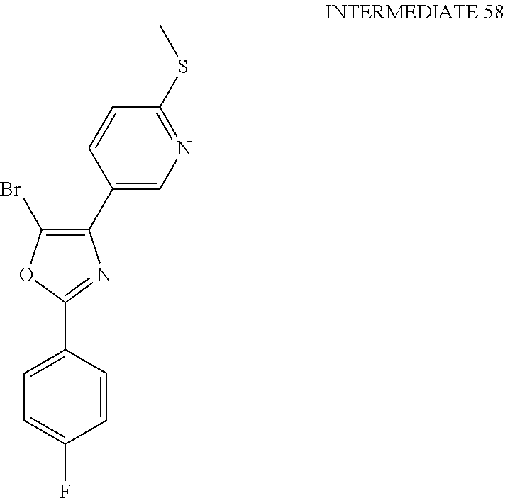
C1(C2=C(Br)OC(C3=CC=C(F)C=C3)=N2)=CN=C(SC)C=C1
